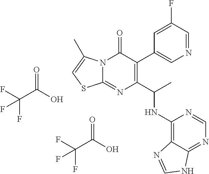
C1(C(C)NC2=C3C(=NC=N2)NC=N3)=C(C2=CN=CC(F)=C2)C(=O)N2C(=N1)SC=C2C.FC(C(O)=O)(F)F.FC(C(O)=O)(F)F
